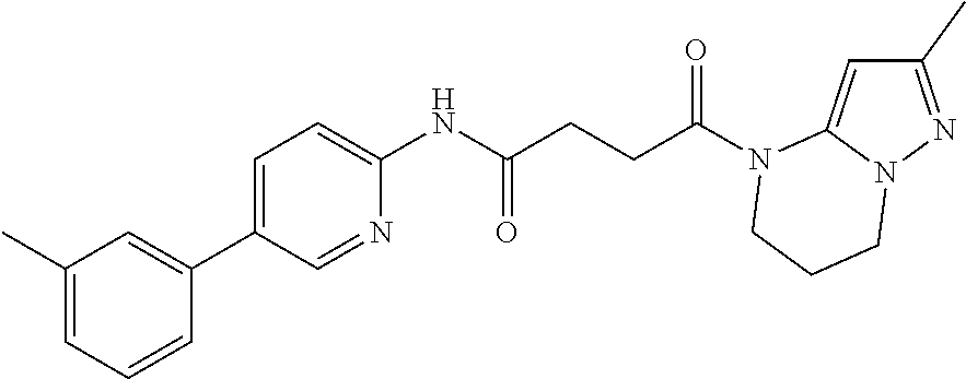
C1(C)=NN2C(=C1)N(C(CCC(NC1=CC=C(C3=CC(C)=CC=C3)C=N1)=O)=O)CCC2
